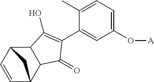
C1=CC2C3C(C1C2)C(O)=C(C1=CC(O[A])=CC=C1C)C3=O
